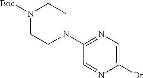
C1(N2CCN([Boc])CC2)=NC=C(Br)N=C1
